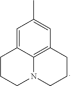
C1=C2C3=C(C=C1C)CCCN3CCC2
